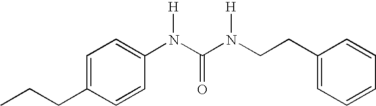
C1=C(CCC)C=CC(N(C(N(CCC2=CC=CC=C2)[H])=O)[H])=C1
